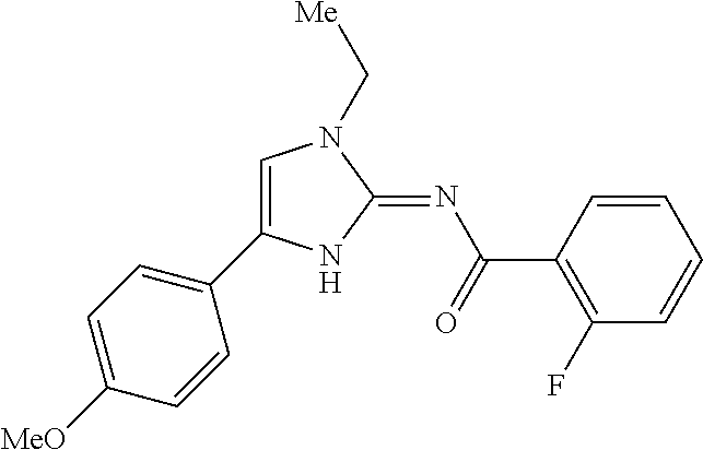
C1=C(C2=CC=C([MeO])C=C2)NC(=NC(=O)C2=C(F)C=CC=C2)N1C[Me]
